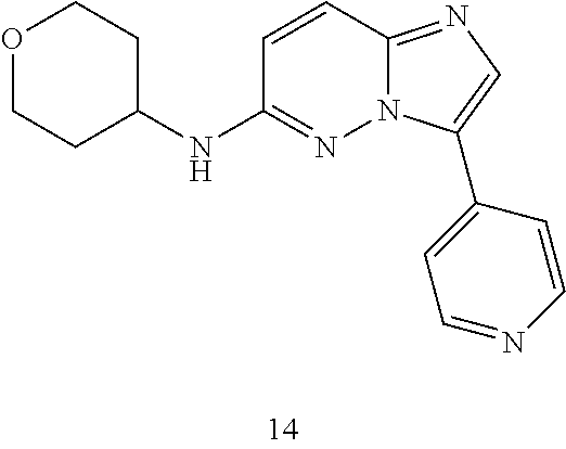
C1(NC2=NN3C(=NC=C3C3=CC=NC=C3)C=C2)CCOCC1
